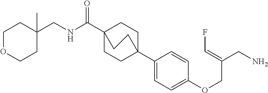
C1C2(C3=CC=C(OCC(CN)=CF)C=C3)CCC(C(=O)NCC3(C)CCOCC3)(C1)CC2
